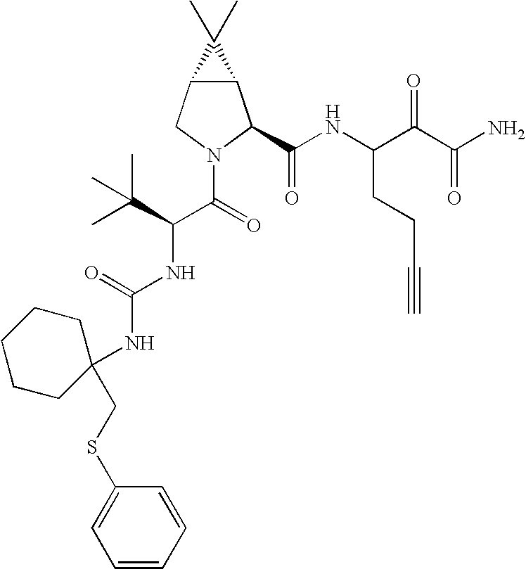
C12C(CN(C(=O)C(C(C)(C)C)NC(NC3(CSC4=CC=CC=C4)CCCCC3)=O)C1C(NC(C(C(N)=O)=O)CCC#C)=O)C2(C)C
